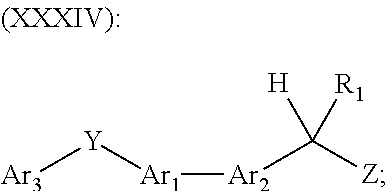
[Ar3][Y][Ar1][Ar2]C([Z])([H])[R1]
